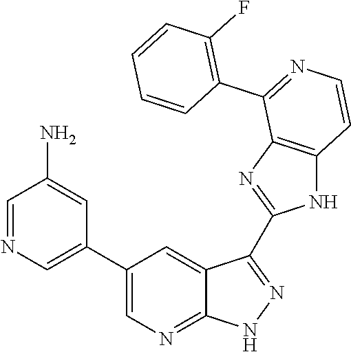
C1=NC=C(C2=CN=C3C(=C2)C(C2=NC4=C(N2)C=CN=C4C2=C(F)C=CC=C2)=NN3)C=C1N
